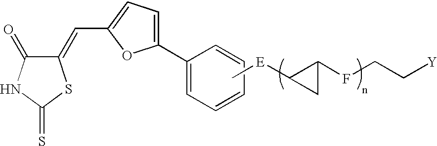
C1(=CC2=CC=C(C3=CC=CC=C3)O2)C(=O)NC(=S)S1.C[E]C1C(FCC[Y])C1
